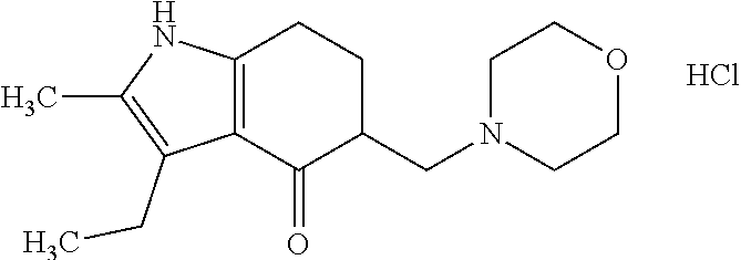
C12=C(C(=O)C(CN3CCOCC3)CC1)C(CC)=C(C)N2.Cl
